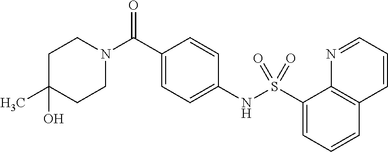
C1(C)(O)CCN(C(C2=CC=C(NS(C3=CC=CC4=C3N=CC=C4)(=O)=O)C=C2)=O)CC1
